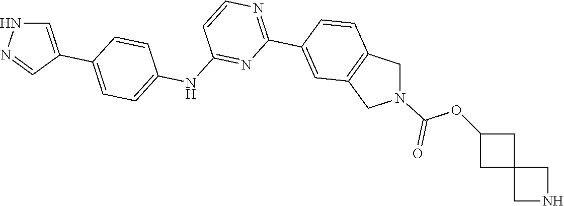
C1=CN=C(C2=CC3=C(CN(C(OC4CC5(CNC5)C4)=O)C3)C=C2)N=C1NC1=CC=C(C2=CNN=C2)C=C1
